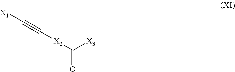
[X1]C#C[X2]C([X3])=O
